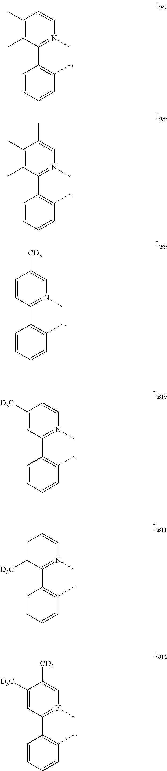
C1(C)=C(C)C(C2=C(C)C=CC=C2)=N(C)C=C1.C1(C)=C(C)C(C2=C(C)C=CC=C2)=N(C)C=C1C.C1=CC(C2=C(C)C=CC=C2)=N(C)C=C1[CD3].C1([D3C])=CC(C2=C(C)C=CC=C2)=N(C)C=C1.C1=C([D3C])C(C2=C(C)C=CC=C2)=N(C)C=C1.C1([D3C])=CC(C2=C(C)C=CC=C2)=N(C)C=C1[CD3]
